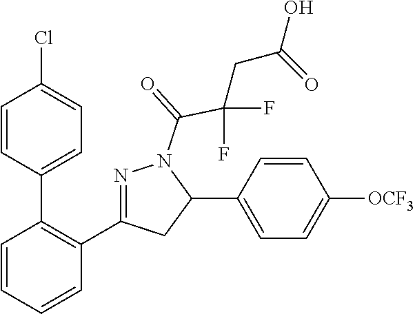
C1(C2=C(C3=NN(C(=O)C(F)(F)CC(O)=O)C(C4=CC=C([OCF3])C=C4)C3)C=CC=C2)=CC=C(Cl)C=C1
